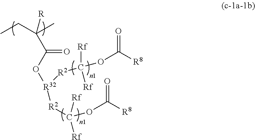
C(C([R])(CC)C)(O[R32]([R2]C(OC([R8])=O)([Rf])[Rf])[R2]C(OC([R8])=O)([Rf])[Rf])=O
